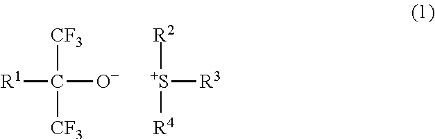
[R1]C([O-])([CF3])[CF3].[S+]([R3])([R2])[R4]
